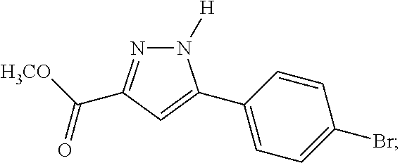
N1([H])N=C(C([H3CO])=O)C=C1C1=CC=C(Br)C=C1
